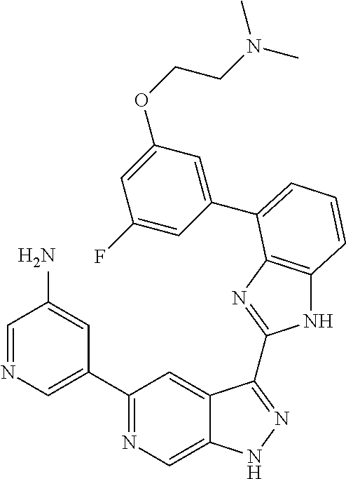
C1(C2=NC=C3C(=C2)C(C2=NC4=C(N2)C=CC=C4C2=CC(OCCN(C)C)=CC(F)=C2)=NN3)=CN=CC(N)=C1
